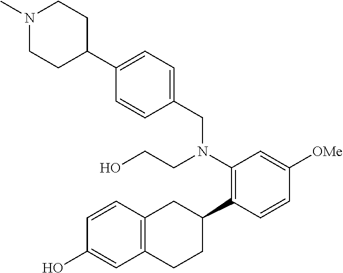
C1(O)=CC2=C(C=C1)CC(C1=C(N(CCO)CC3=CC=C(C4CCN(C)CC4)C=C3)C=C([OMe])C=C1)CC2
